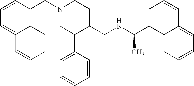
N1(CC2=C3C(=CC=C2)C=CC=C3)CC(C2=CC=CC=C2)C(CNC(C2=CC=CC3=CC=CC=C23)C)CC1
